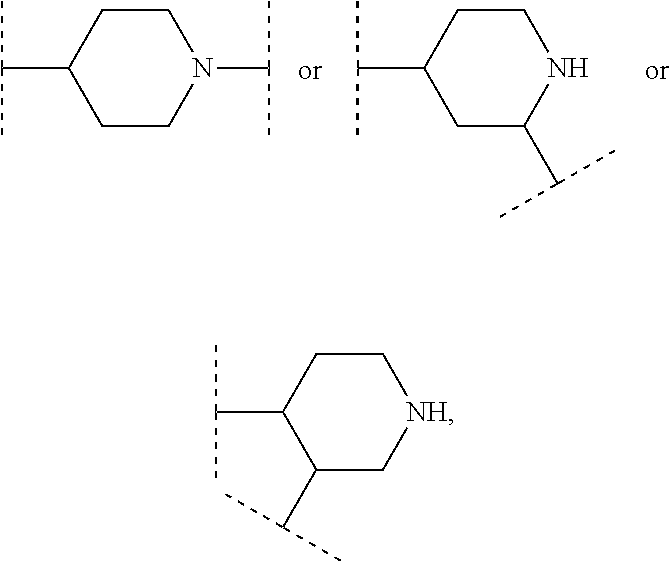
CC(C1CCN(C(C)C)CC1)C.CC(C1CC(C(C)C)NCC1)C.CC(C1C(C(C)C)C[NH]CC1)C
